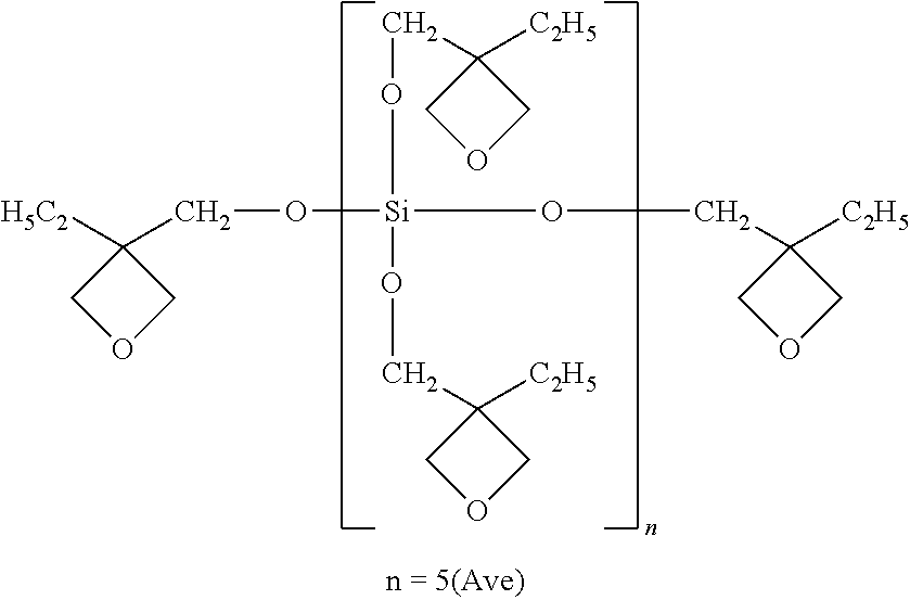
C1([H5C2])(CO[Si](OCC2([C2H5])COC2)(OCC2([C2H5])COC2)OCC2([C2H5])COC2)COC1
